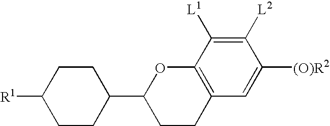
C1CC(C2CCC3=C(O2)C([L1])=C([L2])C([(O)R2])=C3)CCC1[R1]
